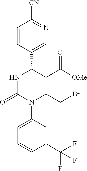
N1C(=O)N(C2=CC=CC(C(F)(F)F)=C2)C(CBr)=C(C([OMe])=O)C1C1=CN=C([CN])C=C1
